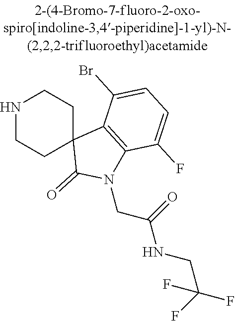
N1CCC2(CC1)C(=O)N(CC(=O)NCC(F)(F)F)C1=C2C(Br)=CC=C1F
